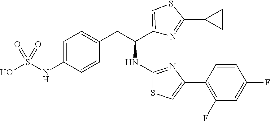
C1=C(NS(O)(=O)=O)C=CC(CC(C2=CSC(C3CC3)=N2)NC2=NC(C3=C(F)C=C(F)C=C3)=CS2)=C1
